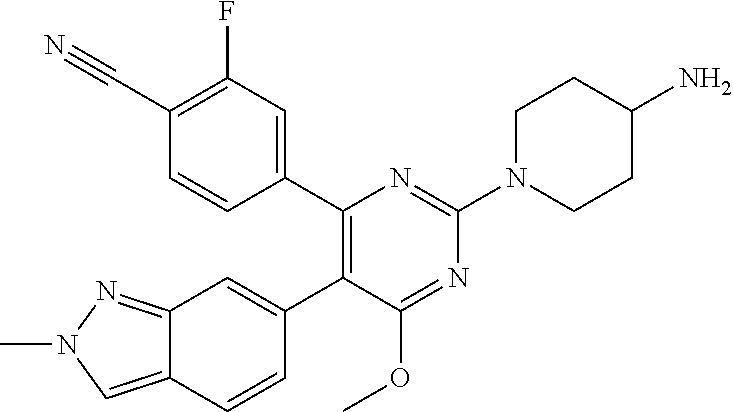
C12=NN(C)C=C1C=CC(C1=C(C3=CC(F)=C(C#N)C=C3)N=C(N3CCC(N)CC3)N=C1OC)=C2
